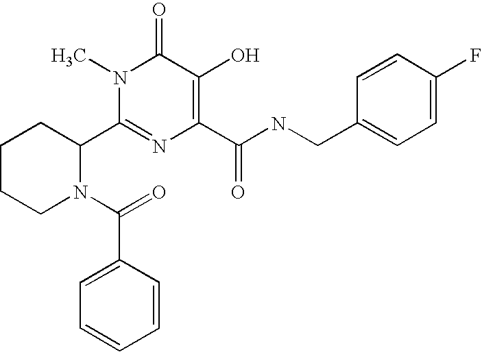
C1CCN(C(=O)C2=CC=CC=C2)C(C2=NC(C(NCC3=CC=C(F)C=C3)=O)=C(O)C(=O)N2C)C1
